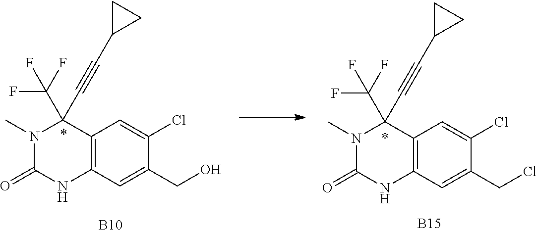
N1(C)C(=O)NC2=C(C1(C#CC1CC1)C(F)(F)F)C=C(Cl)C(CCl)=C2.[B15].N1(C)C(=O)NC2=C(C1(C#CC1CC1)C(F)(F)F)C=C(Cl)C(CO)=C2.[B10]
